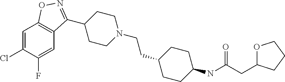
C1=C(Cl)C(F)=CC2=C1ON=C2C1CCN(CCC2CCC(NC(CC3OCCC3)=O)CC2)CC1
